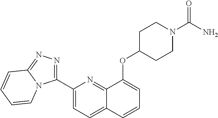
C1(C2=NN=C3N2C=CC=C3)=CC=C2C(=N1)C(OC1CCN(C(N)=O)CC1)=CC=C2
